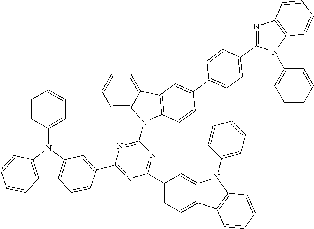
C1=C2C(=CC=C1)C1=C(N2C2=NC(C3=CC4=C(C5=C(N4C4=CC=CC=C4)C=CC=C5)C=C3)=NC(C3=CC=C4C(=C3)N(C3=CC=CC=C3)C3=C4C=CC=C3)=N2)C=CC(C2=CC=C(C3=NC4=C(N3C3=CC=CC=C3)C=CC=C4)C=C2)=C1
